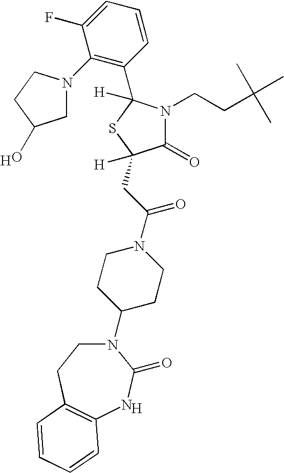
[H].N1(C2CCN(C(CC3([H])C(=O)N(CCC(C)(C)C)C(C4=C(N5CC(O)CC5)C(F)=CC=C4)([H])S3)=O)CC2)CCC2=C(NC1=O)C=CC=C2.[H]
